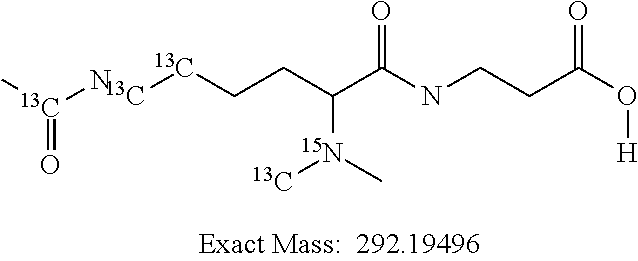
C[13C](N)=O.[13C][13C]CCC(C(NCCC(O[H])=O)=O)[15N](C)[13C]
